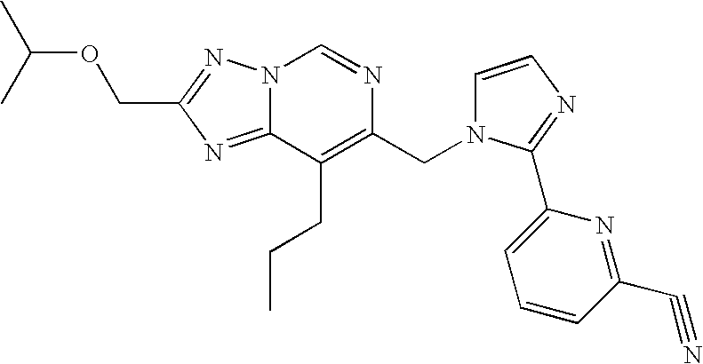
N12C(=NC(COC(C)C)=N1)C(CCC)=C(CN1C=CN=C1C1=CC=CC(C#N)=N1)N=C2
